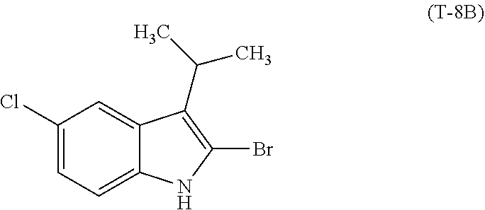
C1(Cl)=CC=C2C(=C1)C(C(C)C)=C(Br)N2
